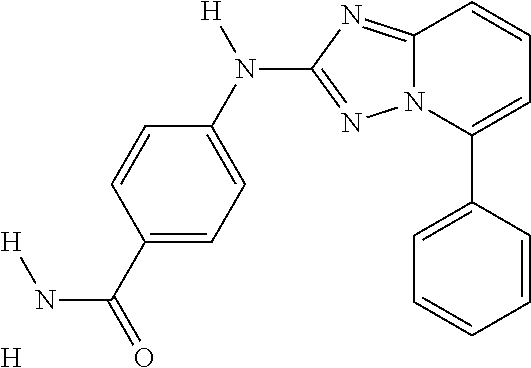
C1(C(=O)N[H])=CC=C(N(C2=NN3C(=N2)C=CC=C3C2=CC=CC=C2)[H])C=C1.[H]
